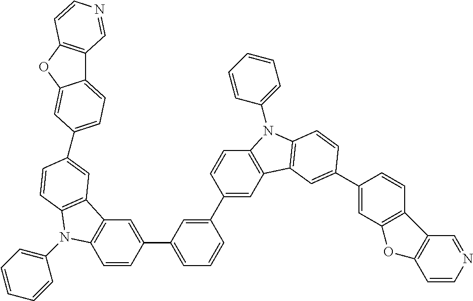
C1=CC(C2=CC=CC(C3=CC4=C(C=C3)N(C3=CC=CC=C3)C3=C4C=C(C4=CC5=C(C=C4)C4=C(O5)C=CN=C4)C=C3)=C2)=CC2=C1N(C1=CC=CC=C1)C1=C2C=C(C2=CC=C3C4=C(OC3=C2)C=CN=C4)C=C1
